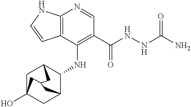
C12=C(C(NC3C4CC5(O)CC3CC(C5)C4)=C(C(NNC(N)=O)=O)C=N1)C=CN2
